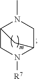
N1(C)C2CN([R7])C(C1)C2
